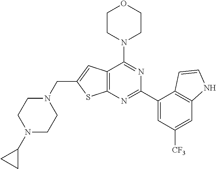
C12=C(N=C(C3=CC([CF3])=CC4=C3C=CN4)N=C1N1CCOCC1)SC(CN1CCN(C3CC3)CC1)=C2
